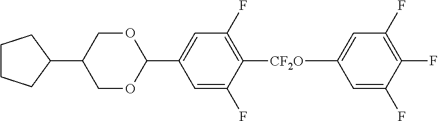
C1CCC(C2COC(C3=CC(F)=C([CF2O]C4=CC(F)=C(F)C(F)=C4)C(F)=C3)OC2)C1
